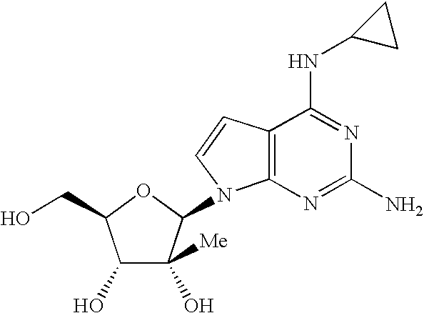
C1(O)C(O)([Me])C(N2C3=C(C=C2)C(NC2CC2)=NC(N)=N3)OC1CO
